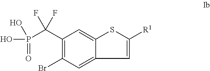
C1(C(P(=O)(O)O)(F)F)=C(Br)C=C2C(=C1)SC([R1])=C2
